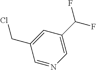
C1=NC=C(C(F)F)C=C1CCl
